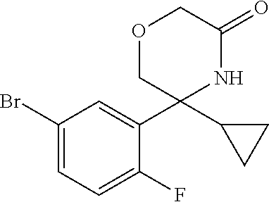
C1(Br)=CC=C(F)C(C2(C3CC3)NC(=O)COC2)=C1
